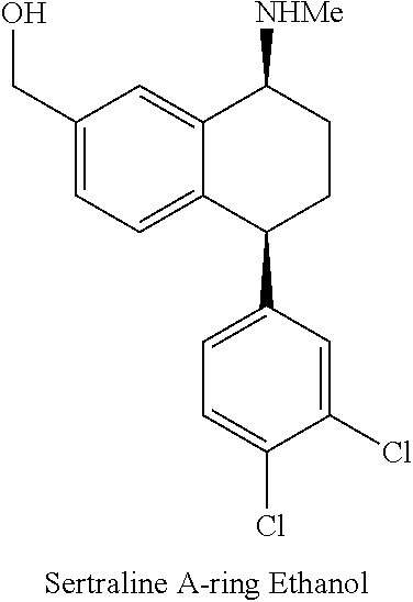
C12=CC(CO)=CC=C1C(C1=CC=C(Cl)C(Cl)=C1)CCC2[NHMe]
